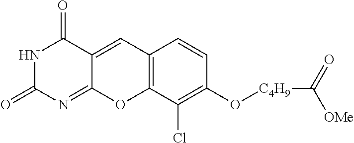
N1C(=O)N=C2C(=CC3=C(O2)C(Cl)=C(O[C4H9]C(=O)[OMe])C=C3)C1=O
